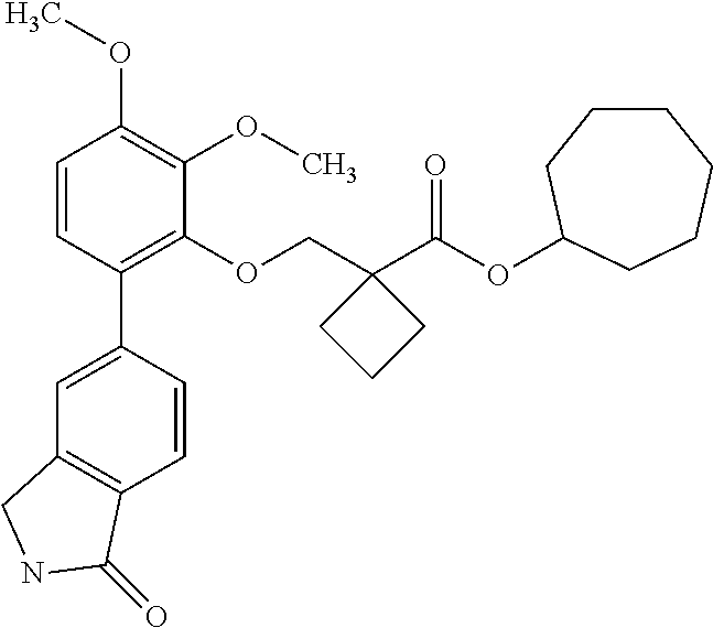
C1=CC(C2=CC3=C(C=C2)C(=O)NC3)=C(OCC2(C(OC3CCCCCC3)=O)CCC2)C(OC)=C1OC
